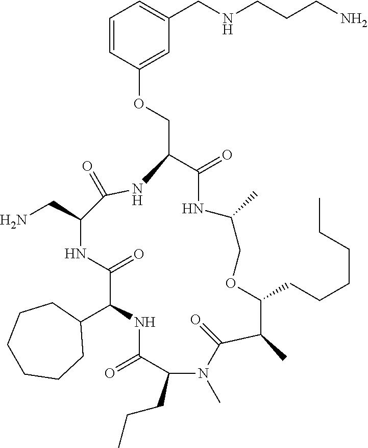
C1(C2NC(=O)C(CCC)N(C)C(=O)C(C)C(CCCCCC)OCC(C)NC(=O)C(COC3=CC(CNCCCN)=CC=C3)NC(=O)C(CN)NC2=O)CCCCCC1
